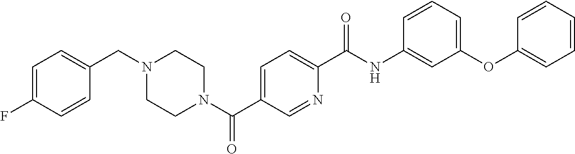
C1=C(F)C=CC(CN2CCN(C(C3=CC=C(C(NC4=CC(OC5=CC=CC=C5)=CC=C4)=O)N=C3)=O)CC2)=C1
